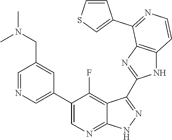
C1=NC=C(C2=CN=C3C(=C2F)C(C2=NC4=C(N2)C=CN=C4C2=CSC=C2)=N[N H]3)C=C1CN(C)C
